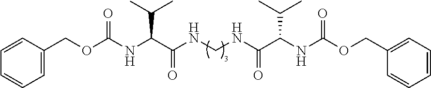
C1(COC(NC(C(NCNC(C(NC(OCC2=CC=CC=C2)=O)C(C)C)=O)=O)C(C)C)=O)=CC=CC=C1
